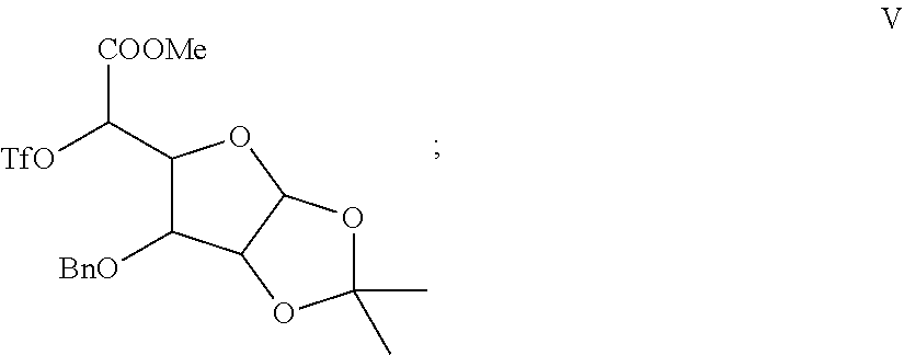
C1(C([TfO])[COOMe])C([BnO])C2C(O1)OC(C)(C)O2
